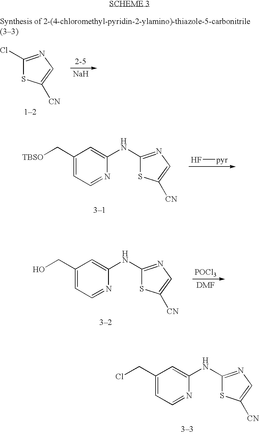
C1(Cl)=NC=C([CN])S1.[Na].C1(C[TBSO])=CC=NC(NC2=NC=C([CN])S2)=C1.F[pyr].C1(CO)=CC=NC(NC2=NC=C([CN])S2)=C1.[POCl3].C1(CCl)=CC=NC(NC2=NC=C([CN])S2)=C1
